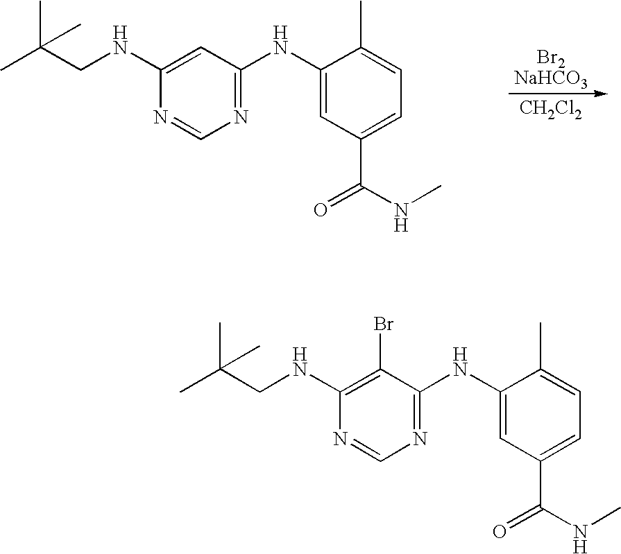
[CH2Cl2].C1(NCC(C)(C)C)=CC(NC2=CC(C(NC)=O)=CC=C2C)=NC=N1.C1(NCC(C)(C)C)=C(Br)C(NC2=CC(C(NC)=O)=CC=C2C)=NC=N1
